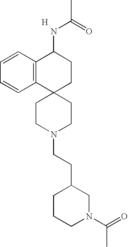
C12(CCN(CCC3CCCN(C(=O)C)C3)CC1)CCC(NC(=O)C)C1=C2C=CC=C1.[H]
